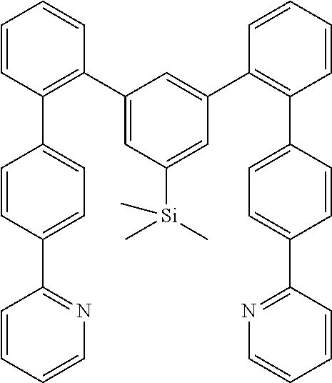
C1=CC=CN=C1C1=CC=C(C2=C(C3=CC([Si](C)(C)C)=CC(C4=C(C5=CC=C(C6=NC=CC=C6)C=C5)C=CC=C4)=C3)C=CC=C2)C=C1
